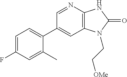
C1(C2=CC=C(F)C=C2C)=CC2=C(N=C1)NC(=O)N2CC[OMe]
